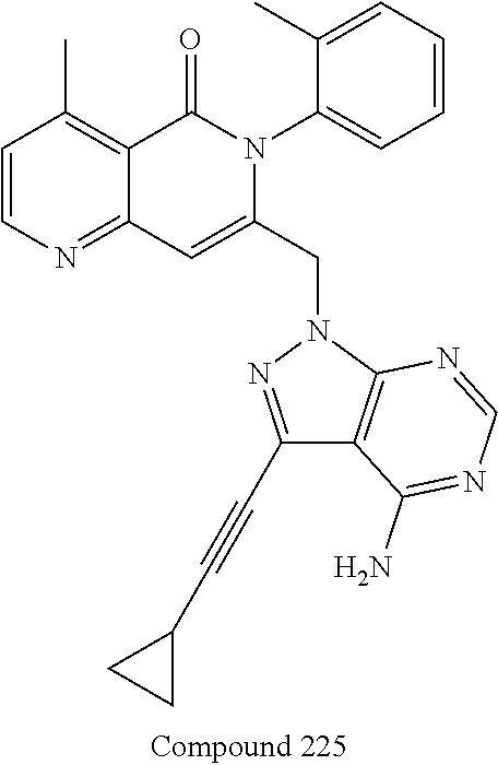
C1=CN=C2C(=C1C)C(=O)N(C1=CC=CC=C1C)C(CN1N=C(C#CC3CC3)C3=C1N=CN=C3N)=C2
